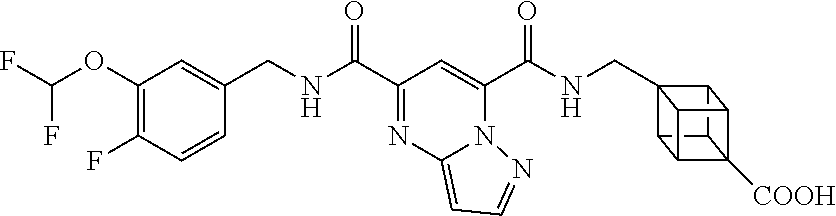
FC(OC1=C(F)C=CC(CNC(C2=NC3=CC=NN3C(C(NCC34C5C6C3C3C4C5C63[COOH])=O)=C2)=O)=C1)F
